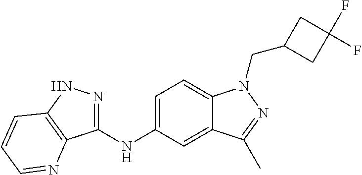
C1(NC2=CC=C3C(=C2)C(C)=NN3CC2CC(F)(F)C2)=NNC2=C1N=CC=C2
